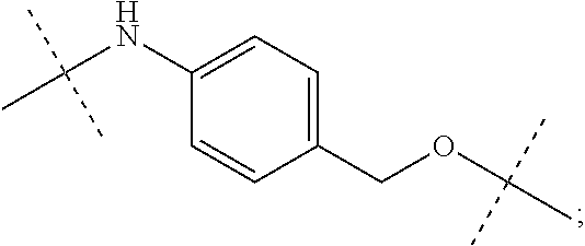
C1(NC(C)(C)C)=CC=C(COC(C)(C)C)C=C1
